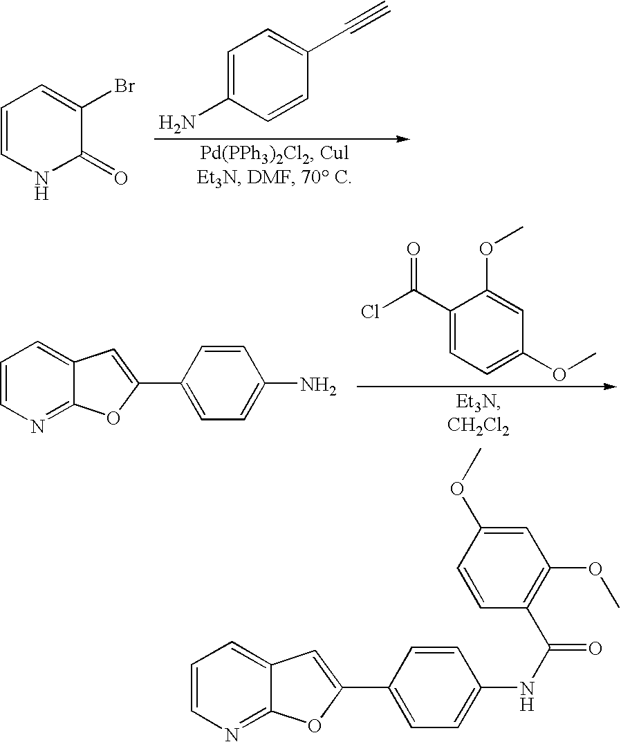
C1=CNC(=O)C(Br)=C1.C1=C(N)C=CC(C#C)=C1.C1=CN=C2C(=C1)C=C(C1=CC=C(N)C=C1)O2.C1(C(Cl)=O)=CC=C(OC)C=C1OC.C1=CN=C2C(=C1)C=C(C1=CC=C(NC(=O)C3=C(OC)C=C(OC)C=C3)C=C1)O2
